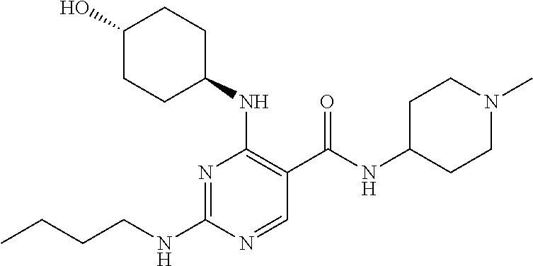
CCCCNC1=NC(NC2CCC(O)CC2)=C(C(NC2CCN(C)CC2)=O)C=N1
